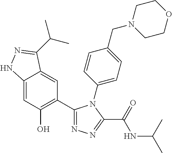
C1=C2C(=CC(C3=NN=C(C(=O)NC(C)C)N3C3=CC=C(CN4CCOCC4)C=C3)=C1O)C(C(C)C)=NN2
